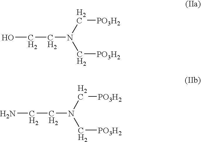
OCCN(C[PO3H2])C[PO3H2].NCCN(C[PO3H2])C[PO3H2]
